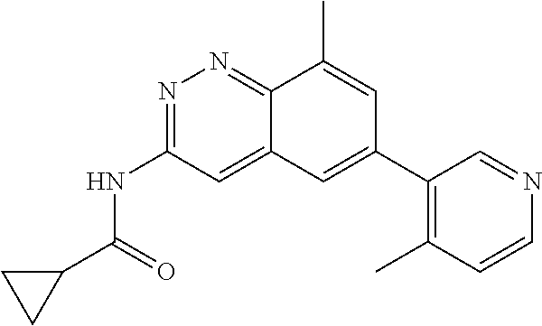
C1(C(=O)NC2=NN=C3C(=C2)C=C(C2=C(C)C=CN=C2)C=C3C)CC1
